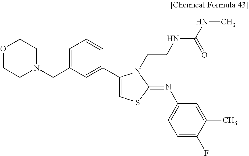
O1CCN(CC2=CC=CC(C3=CSC(=NC4=CC=C(F)C(C)=C4)N3CCNC(=O)NC)=C2)CC1
